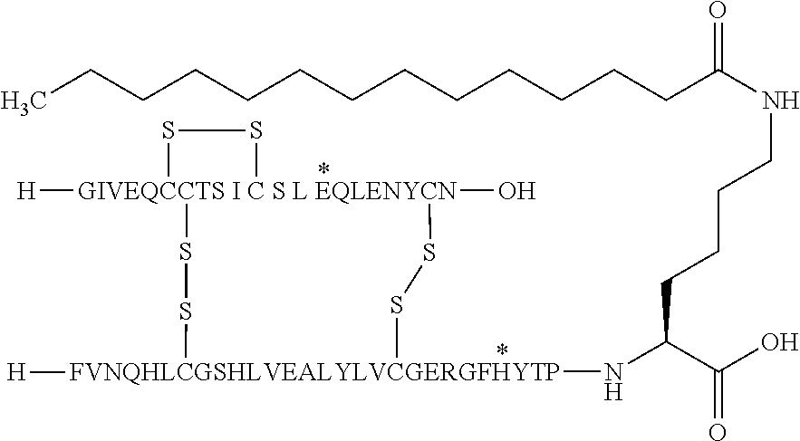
[GIVEQCCTS I C S L EQLENYCN]12([H])(O)(SS[FVNQHLCGSHLVEALYLVCGERGFHYTP]([H])(NC(C(O)=O)CCCCNC(CCCCCCCCCCCCC)=O)SS1)SS2
